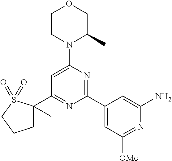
C1(C2=NC(C3=CC([OMe])=NC(N)=C3)=NC(N3C(C)COCC3)=C2)(C)CCCS1(=O)=O
